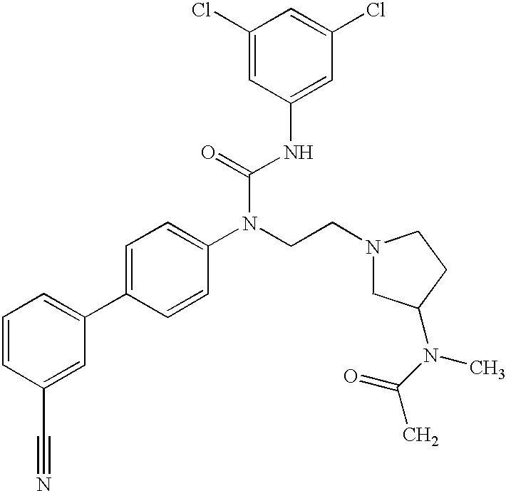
C1=CC(C#N)=CC(C2=CC=C(N(CCN3CCC(N(C(C)=O)C)C3)C(=O)NC3=CC(Cl)=CC(Cl)=C3)C=C2)=C1
